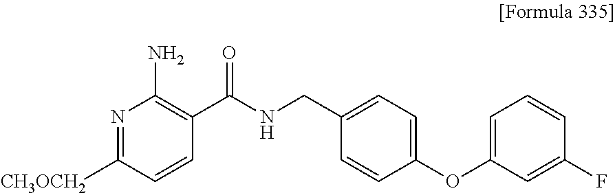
N1=C([CH3OCH2])C=CC(C(NCC2=CC=C(OC3=CC=CC(F)=C3)C=C2)=O)=C1N
